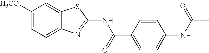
C1([H3CO])=CC=C2C(=C1)SC(NC(C1=CC=C(NC(C)=O)C=C1)=O)=N2
